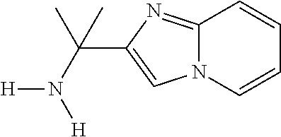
C12=NC(C(N([H])[H])(C)C)=CN1C=CC=C2
